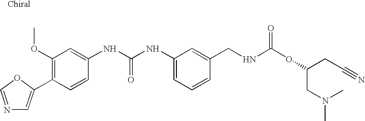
C1(C2=CN=CO2)=C(OC)C=C(NC(NC2=CC=CC(CNC(OC(CN(C)C)CC#N)=O)=C2)=O)C=C1
